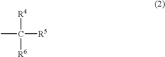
CC([R4])([R6])[R5]
